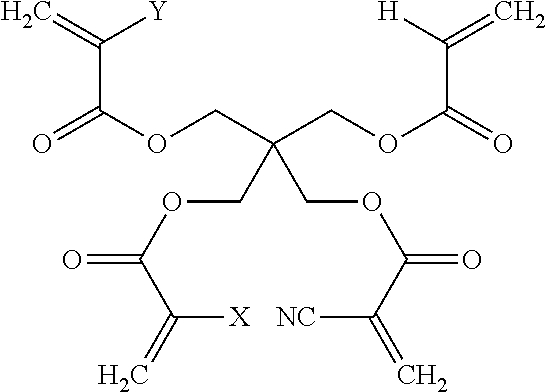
C=C([Y])C(OCC(COC(C([H])=C)=O)(COC(=O)C([NC])=C)COC(=O)C([X])=C)=O
